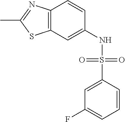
C1=C(S(NC2=CC3=C(C=C2)N=C(C)S3)(=O)=O)C=CC=C1F
